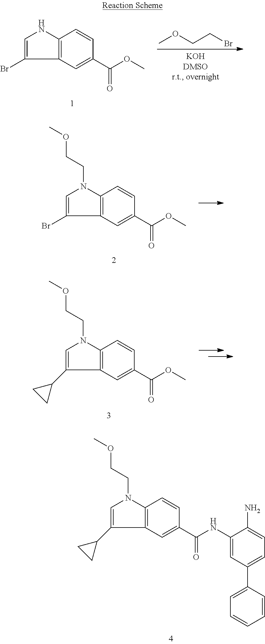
COCCBr.C12=C(C=C(C(OC)=O)C=C1)C(Br)=CN2.C12=C(C=C(C(OC)=O)C=C1)C(Br)=CN2CCOC.C12=C(C=C(C(OC)=O)C=C1)C(C1CC1)=CN2CCOC.C12=C(C=C(C(NC3=CC(C4=CC=CC=C4)=CC=C3N)=O)C=C1)C(C1CC1)=CN2CCOC
